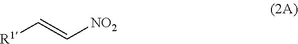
[R1]C=C[NO2]
